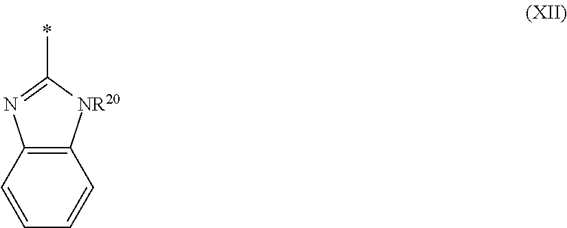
C1=CC=CC2=C1N=C(*)[NR20]2
